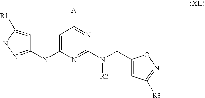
C1=C([R1])NN=C1NC1=CC([A])=NC(N(CC2=CC([R3])=NO2)[R2])=N1
